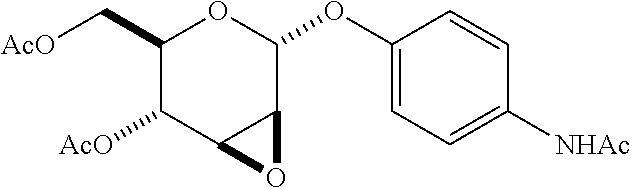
C1(C[AcO])C([AcO])C2C(C(OC3=CC=C([NHAc])C=C3)O1)O2
